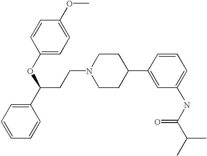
C(CN1CCC(C2=CC(NC(C(C)C)=O)=CC=C2)CC1)C(C1=CC=CC=C1)OC1=CC=C(OC)C=C1
